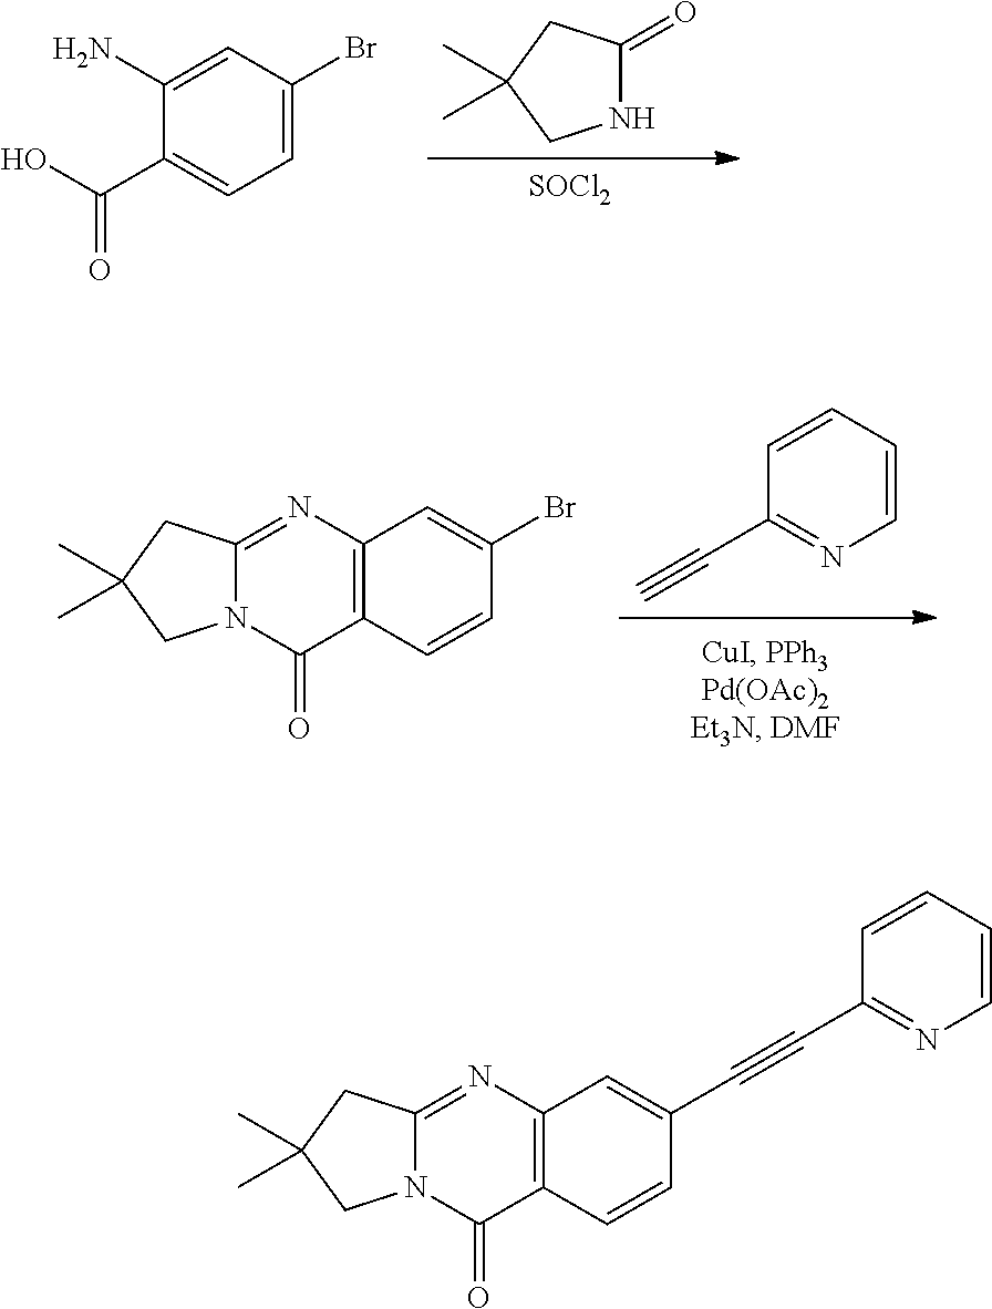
[SOCl2].N1C(=O)CC(C)(C)C1.C1(C(O)=O)=CC=C(Br)C=C1N.C1(C#C)=NC=CC=C1.C12=C(N=C3N(C1=O)CC(C)(C)C3)C=C(Br)C=C2.C12=C(N=C3N(C1=O)CC(C)(C)C3)C=C(C#CC1=NC=CC=C1)C=C2
